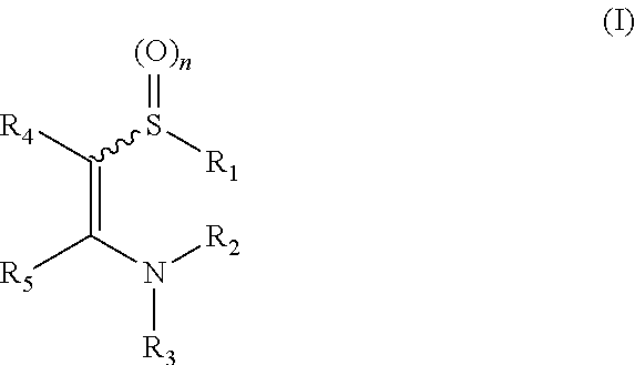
C(=C(N([R2])[R3])[R5])(S([R1])=[(O)n])[R4]
